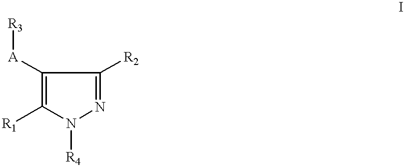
[R4]N1N=C([R2])C([A][R3])=C1[R1]
